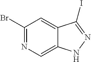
C1(Br)=NC=C2C(=C1)C(I)=NN2
